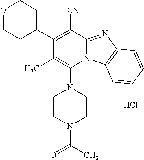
Cl.C1CN(C(C)=O)CCN1C1=C(C)C(C2CCOCC2)=C([CN])C2=NC3=C(N12)C=CC=C3
